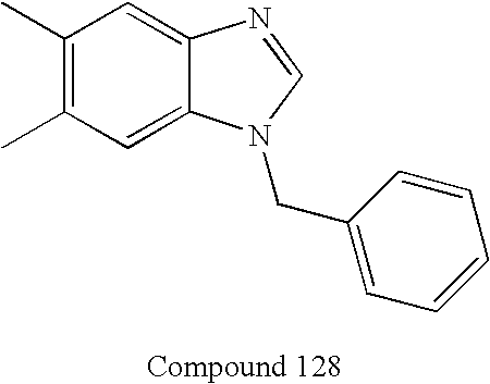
C1(C)=C(C)C=C2C(=C1)N=CN2CC1=CC=CC=C1
